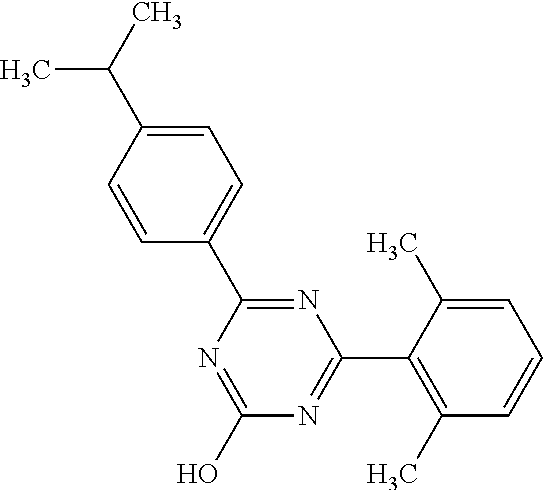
N1=C(O)N=C(C2=C(C)C=CC=C2C)N=C1C1=CC=C(C(C)C)C=C1
